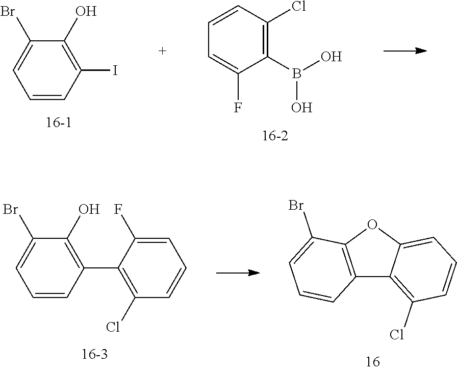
C1(B(O)O)=C(Cl)C=CC=C1F.C1=CC(I)=C(O)C(Br)=C1.C1=CC(C2=C(Cl)C=CC=C2F)=C(O)C(Br)=C1.C12=C(OC3=CC=CC(Cl)=C13)C(Br)=CC=C2
